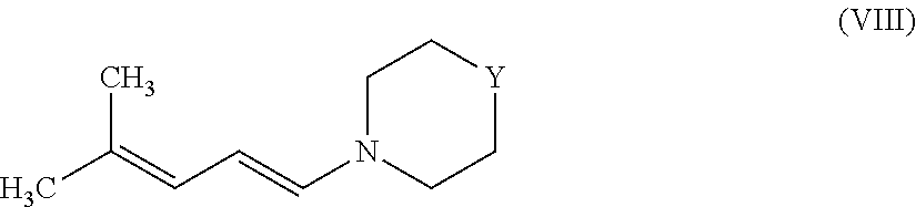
C1N(C=CC=C(C)C)CC[Y]C1
